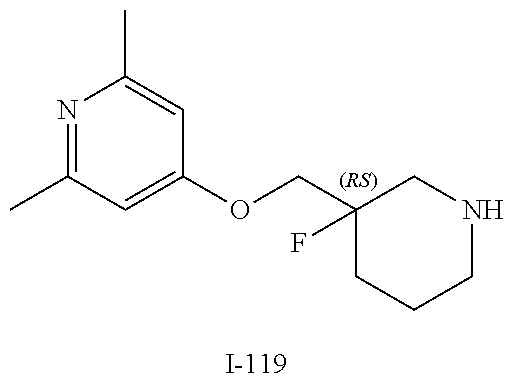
N1=C(C)C=C(OCC2(F)CCCNC2)C=C1C
